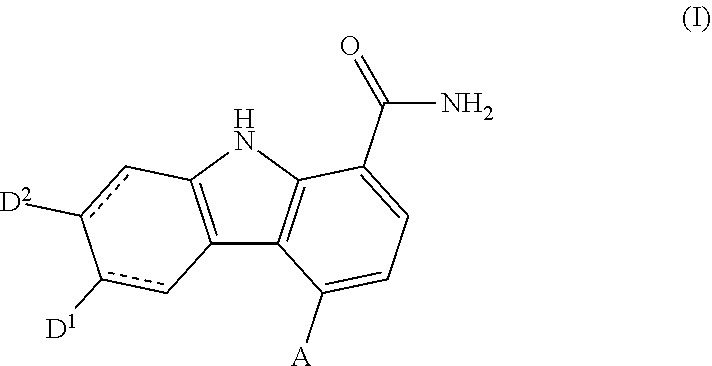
C12=C(NC3=C1C([A])=CC=C3C(=O)N)cc([D2])-c([D1])c2
